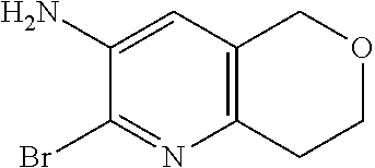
C12=C(C=C(N)C(Br)=N1)COCC2
